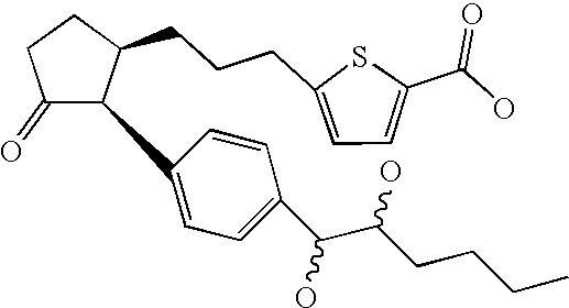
C1(=O)CCC(CCCC2=CC=C(C(O)=O)S2)C1C1=CC=C(C(O)C(CCCC)O)C=C1
